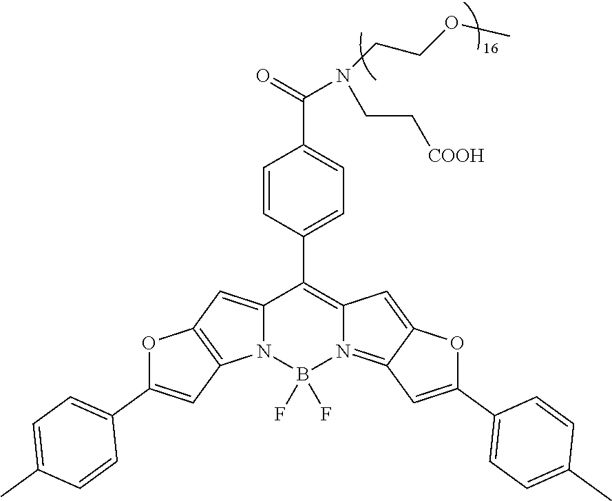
C12=CC3=C(N1B(F)(F)N1=C4C(=CC1=C2C1=CC=C(C(=O)N(CCOC)CC[COOH])C=C1)OC(C1=CC=C(C)C=C1)=C4)C=C(C1=CC=C(C)C=C1)O3
